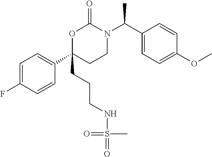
O1C(CCCNS(=O)(=O)C)(C2=CC=C(F)C=C2)CCN(C(C2=CC=C(OC)C=C2)C)C1=O
